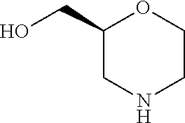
C1(CO)CNCCO1
